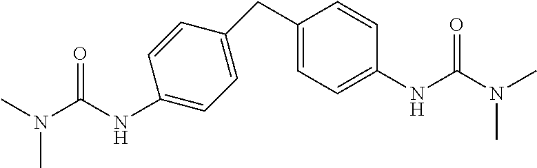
C1(CC2=CC=C(NC(N(C)C)=O)C=C2)=CC=C(NC(N(C)C)=O)C=C1
